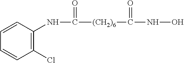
N(C([(CH2)6]C(NO)=O)=O)C1=C(Cl)C=CC=C1
